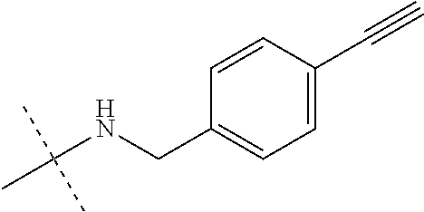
C(NCC1=CC=C(C#C)C=C1)(C)(C)C
